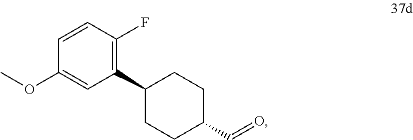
C1(C2CCC(C=O)CC2)=C(F)C=CC(OC)=C1
